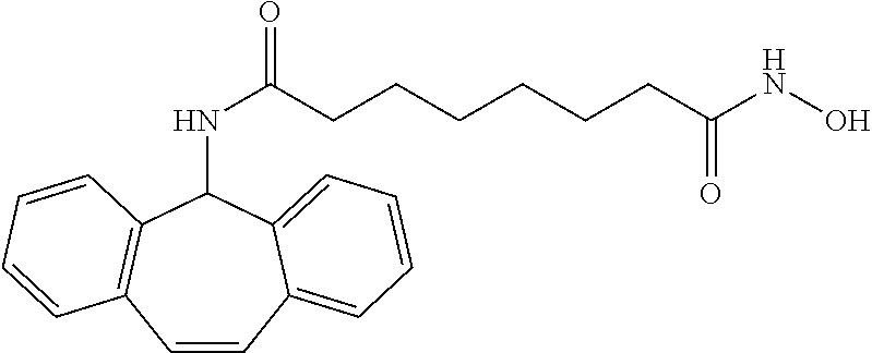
C1=CC2=C(C(NC(=O)CCCCCCC(NO)=O)C3=CC=CC=C13)C=CC=C2
